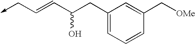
C1(CC(C=CC->C)O)=CC=CC(C[OMe])=C1
